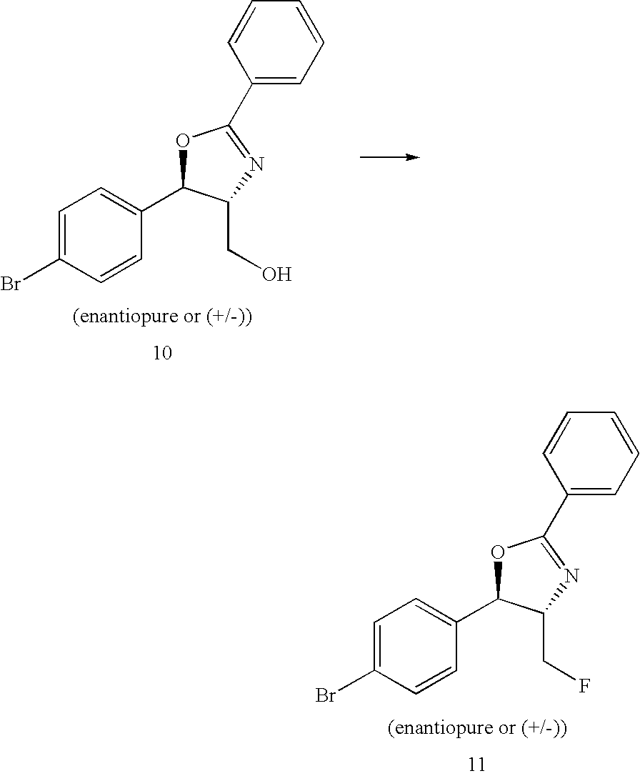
C1=C(Br)C=CC(C2OC(C3=CC=CC=C3)=NC2CO)=C1.C1=C(Br)C=CC(C2OC(C3=CC=CC=C3)=NC2CF)=C1
